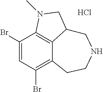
C1(Br)=CC(Br)=C2C3=C1N(C)CC3CNCC2.Cl
